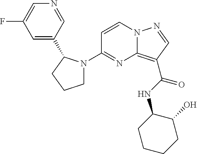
FC1=CN=CC(C2N(C3=NC4=C(C(NC5CCCCC5O)=O)C=NN4C=C3)CCC2)=C1
